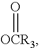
[OCR3]=O
